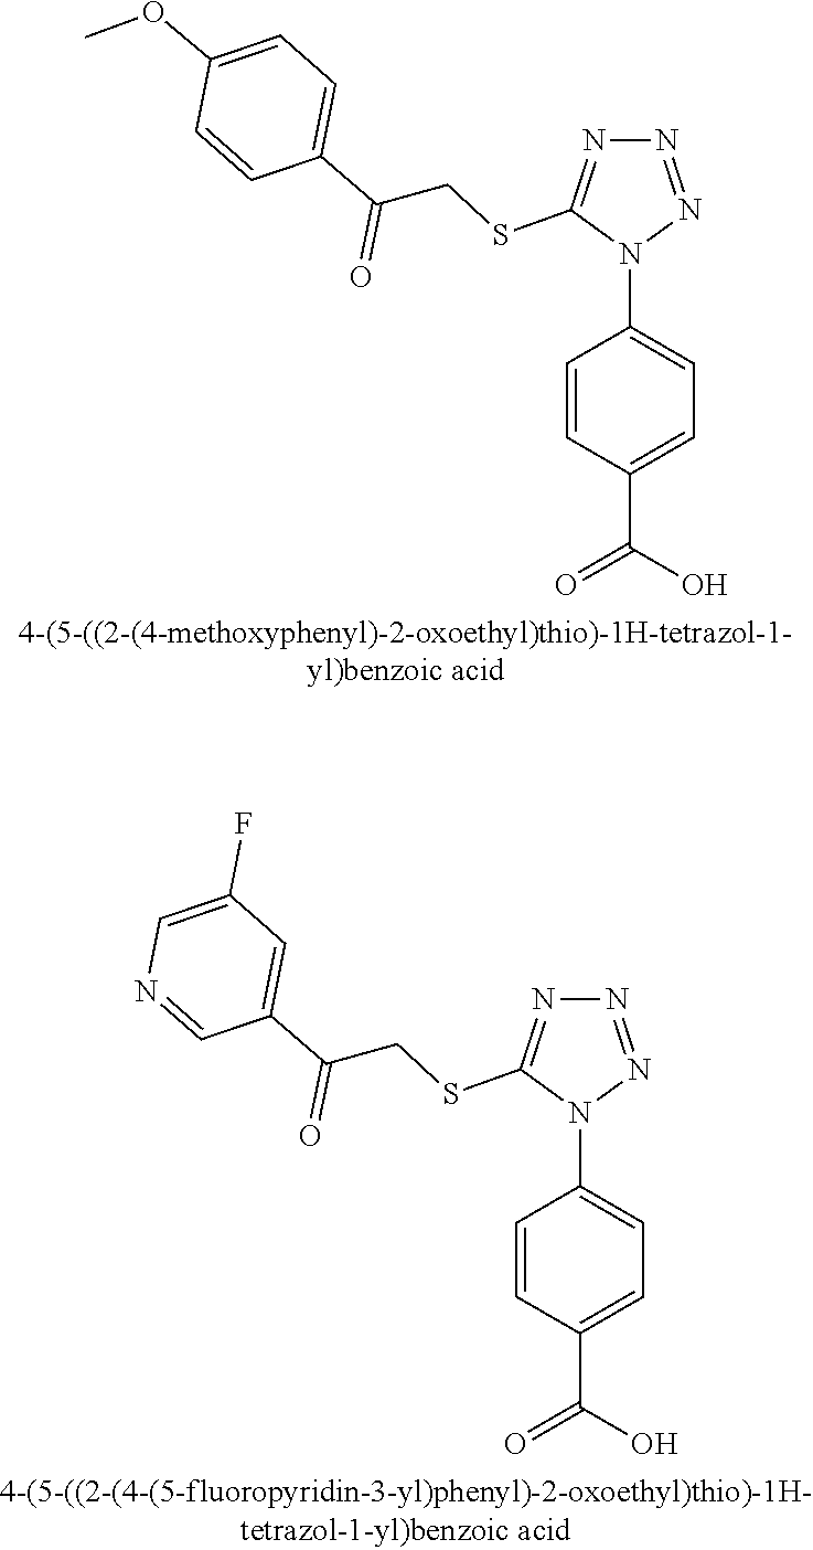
C1=CC(N2C(SCC(C3=CC=C(OC)C=C3)=O)=NN=N2)=CC=C1C(=O)O.C1=CC(N2C(SCC(C3=CC(F)=CN=C3)=O)=NN=N2)=CC=C1C(=O)O
